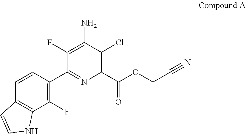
C(C#N)OC(C1=C(Cl)C(N)=C(F)C(C2=C(F)C3=C(C=C2)C=CN3)=N1)=O
